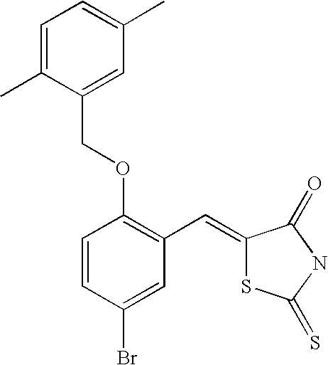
C(OC1=C(C=C2SC(=S)NC2=O)C=C(Br)C=C1)C1=CC(C)=CC=C1C
